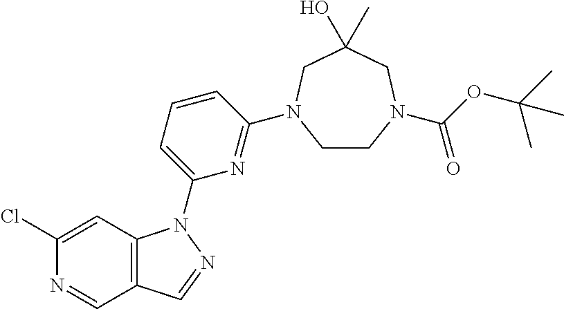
N1=CC2=C(C=C1Cl)N(C1=CC=CC(N3CCN(C(OC(C)(C)C)=O)CC(O)(C)C3)=N1)N=C2
